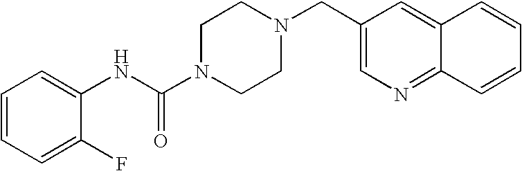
C1(CN2CCN(C(NC3=CC=CC=C3F)=O)CC2)=CN=C2C(=C1)C=CC=C2
